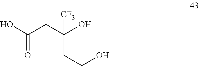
OC(CC(O)([CF3])CCO)=O
